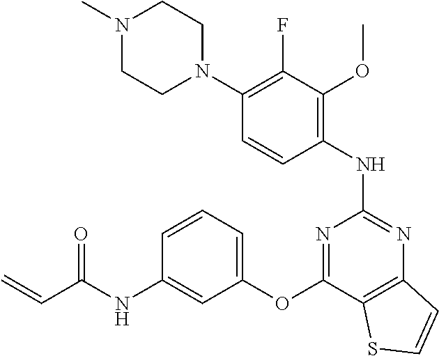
N1(C)CCN(C2=C(F)C(OC)=C(NC3=NC4=C(C(OC5=CC=CC(NC(C=C)=O)=C5)=N3)SC=C4)C=C2)CC1
